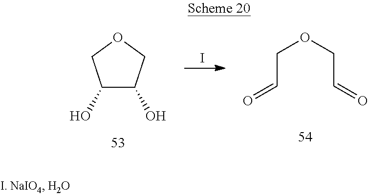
I.C(C=O)OCC=O.C1(O)C(O)COC1
